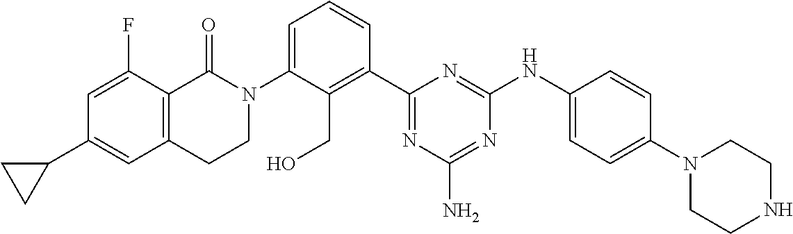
C1(C2=CC3=C(C(F)=C2)C(=O)N(C2=CC=CC(C4=NC(N)=NC(NC5=CC=C(N6CCNCC6)C=C5)=N4)=C2CO)CC3)CC1
